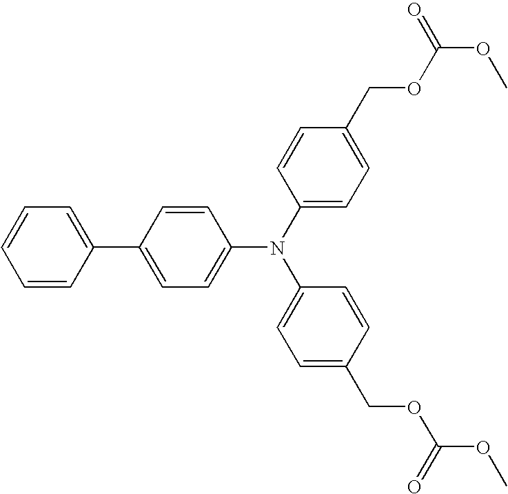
C1=CC(C2=CC=CC=C2)=CC=C1N(C1=CC=C(COC(OC)=O)C=C1)C1=CC=C(COC(OC)=O)C=C1
